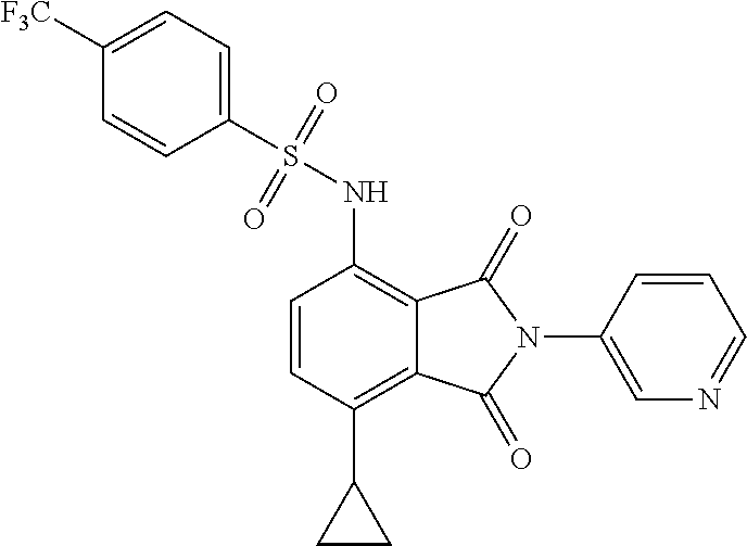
C1=CC(C2CC2)=C2C(=C1NS(C1=CC=C([F3C])C=C1)(=O)=O)C(=O)N(C1=CN=CC=C1)C2=O
